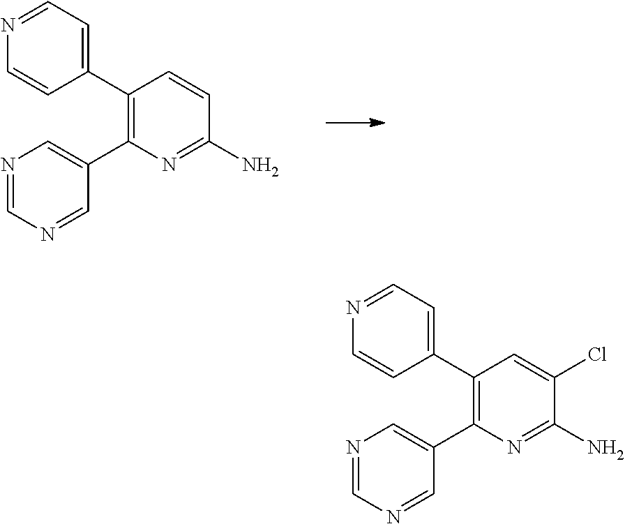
C1(C2=CC=NC=C2)=C(C2=CN=CN=C2)N=C(N)C(Cl)=C1.C1(C2=CC=NC=C2)=C(C2=CN=CN=C2)N=C(N)C=C1
